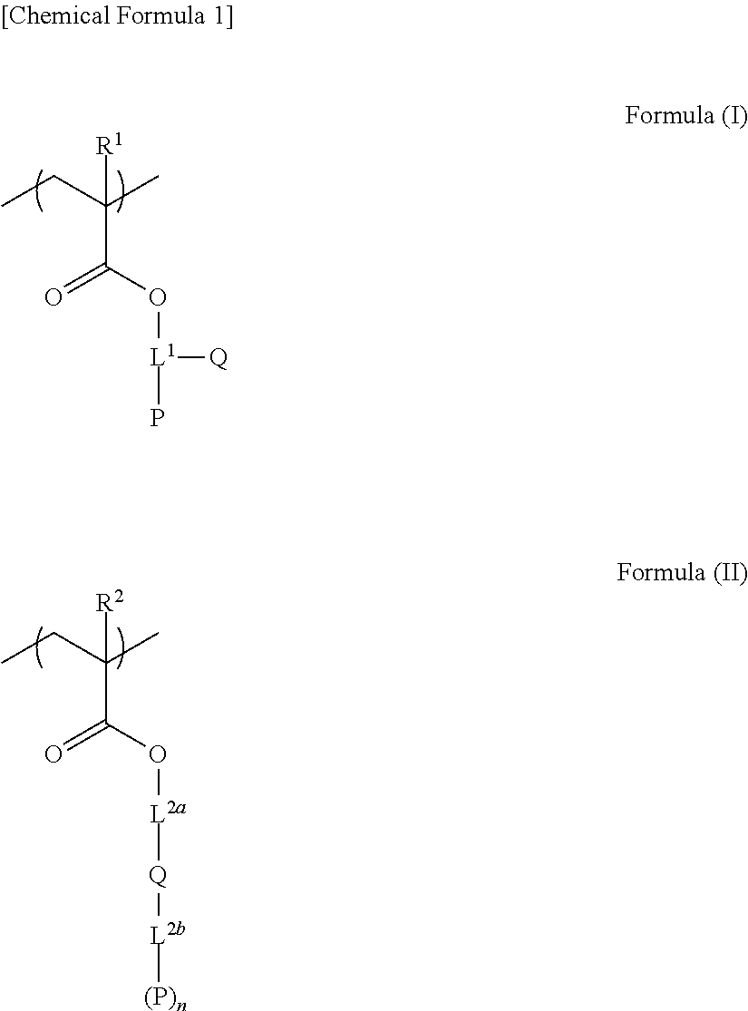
CCC(C)(C(=O)O[L1](P)[Q])[R1].CCC(C)(C(=O)O[L2a][Q][L2b][(P)n])[R2]
